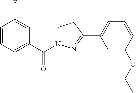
C1=CC=C(C(=O)N2CCC(C3=CC=CC(OCC)=C3)=N2)C=C1F
